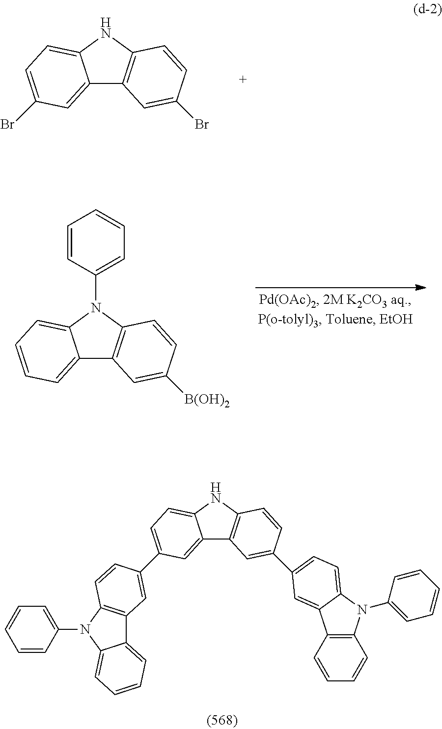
C12=CC(Br)=CC=C1NC1=C2C=C(Br)C=C1.C12=CC=CC=C1N(C1=CC=CC=C1)C1=C2C=C([B(OH)2])C=C1.C12=CC(C3=CC4=C(N(C5=CC=CC=C5)C5=CC=CC=C45)C=C3)=CC=C1NC1=C2C=C(C2=CC=C3N(C4=CC=CC=C4)C4=C(C3=C2)C=CC=C4)C=C1
